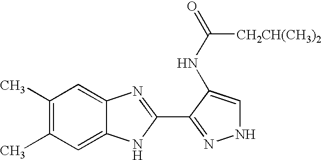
C1(C)=C(C)C=C2C(=C1)N=C(C1=NNC=C1NC(=O)[CH2CH(CH3)2])N2
